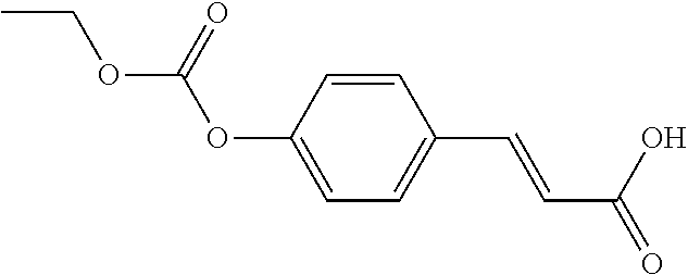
O(C(=O)OC1=CC=C(C=CC(=O)O)C=C1)CC
